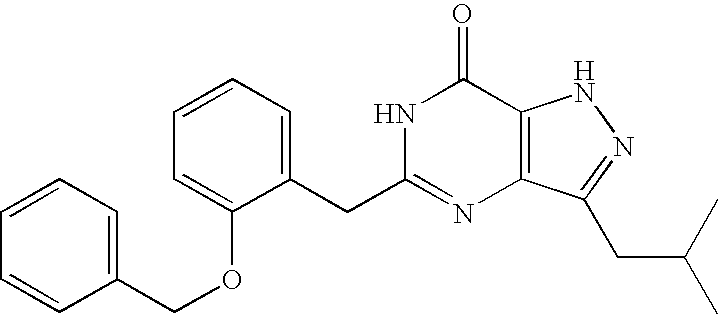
C1=C(CC2=NC3=C(C(=O)N2)NN=C3CC(C)C)C(OCC2=CC=CC=C2)=CC=C1
